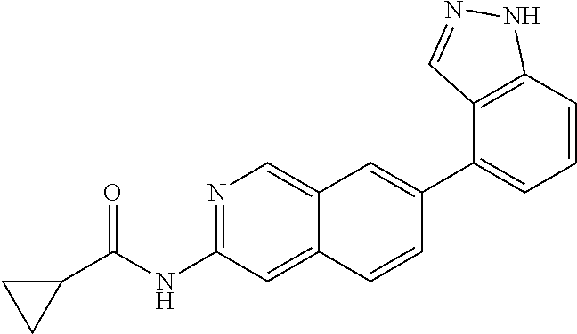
N1=C(NC(C2CC2)=O)C=C2C(=C1)C=C(C1=CC=CC3=C1C=NN3)C=C2
